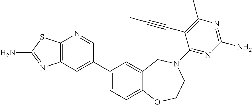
C12=C(C=C(C3=CC=C4C(=C3)CN(C3=NC(N)=NC(C)=C3C#CC)CCO4)C=N1)N=C(N)S2
